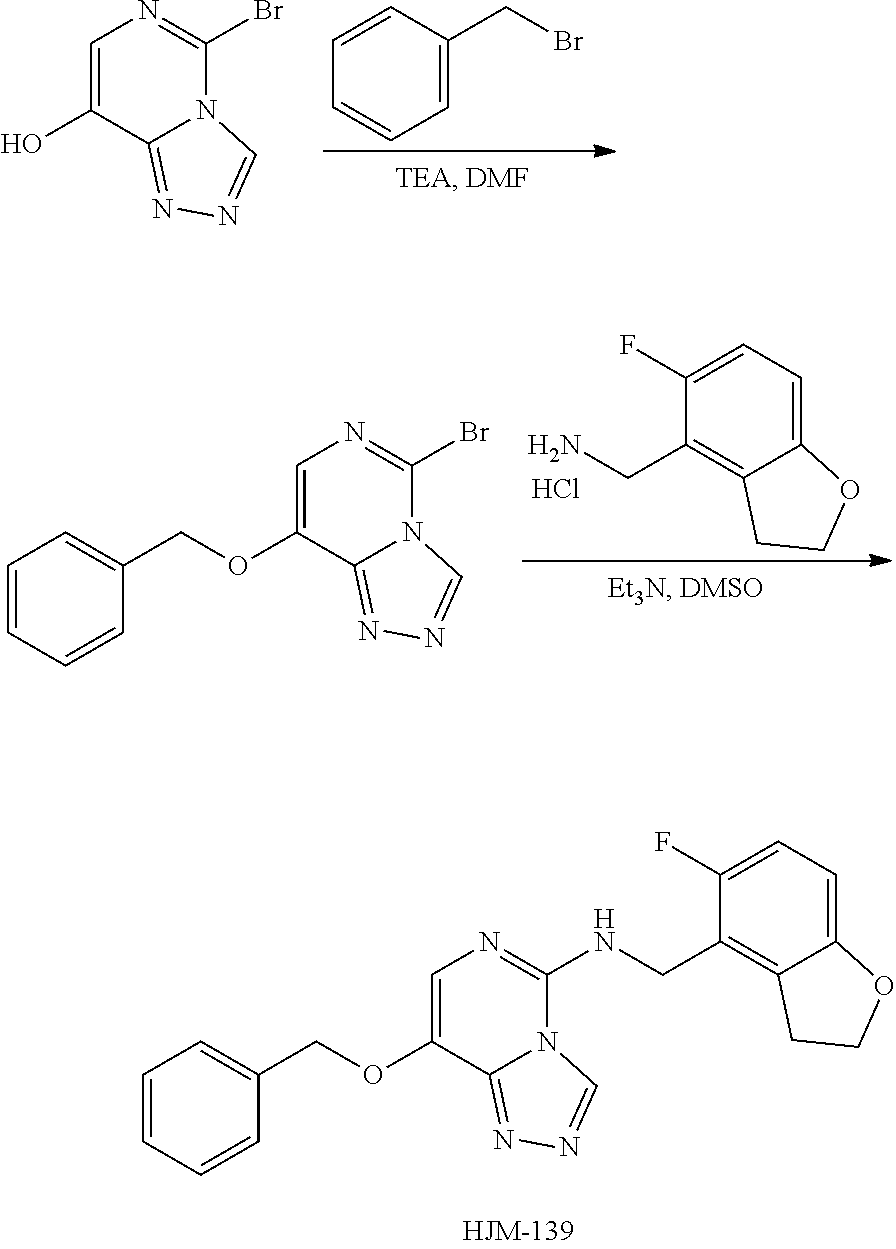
C1=CC(CBr)=CC=C1.C1=C(O)C2=NN=CN2C(Br)=N1.C1(F)=CC=C2C(=C1CN)CCO2.Cl.C1=CC=CC(COC2=CN=C(Br)N3C2=NN=C3)=C1.C1=CC=CC(COC2=CN=C(NCC3=C4C(=CC=C3F)OCC4)N3C2=NN=C3)=C1
